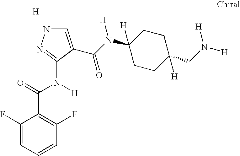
C1(C(=O)N([H])C2=NNC=C2C(N(C2([H])CCC([H])(CN([H])[H])CC2)[H])=O)=C(F)C=CC=C1F.[H]
